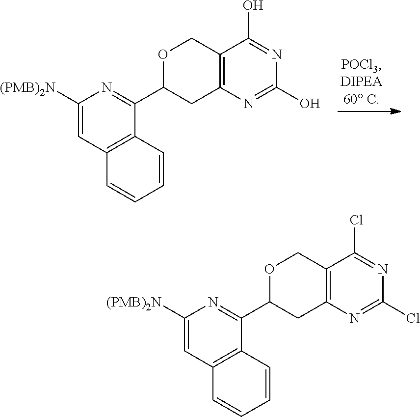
C1C2=C(COC1C1=NC([(PMB)2N])=CC3=C1C=CC=C3)C(O)=NC(O)=N2.C1C2=C(COC1C1=NC([(PMB)2N])=CC3=C1C=CC=C3)C(Cl)=NC(Cl)=N2
